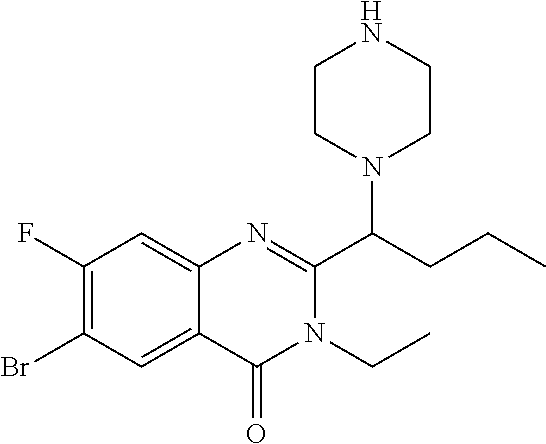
C1CN(C(CCC)C2=NC3=CC(F)=C(Br)C=C3C(=O)N2CC)CCN1
